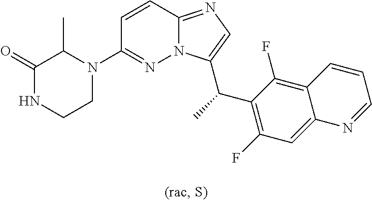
C1(=O)NCCN(C2=NN3C(=NC=C3C(C3=C(F)C=C4C(=C3F)C=CC=N4)C)C=C2)C1C
